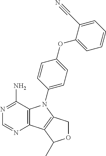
C12=C(C(N)=NC=N1)N(C1=CC=C(OC3=CC=CC=C3C#N)C=C1)C1=C2C(C)OC1
